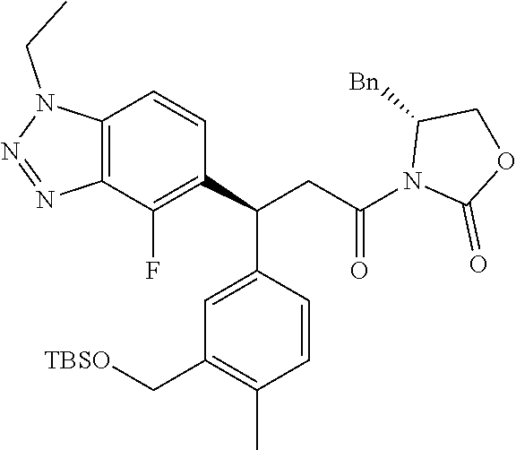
C12=C(C(F)=C(C(CC(=O)N3C(=O)OCC3[Bn])C3=CC(C[TBSO])=C(C)C=C3)C=C1)N=NN2CC
